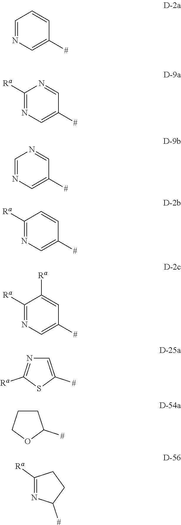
C1=NC=C([#])C=C1.C1([Ra])=NC=C([#])C=N1.C1=C([#])SC([Ra])=N1.C1([Ra])=NC([#])CC1.C1=NC=C([#])C=N1.C1([Ra])=NC=C([#])C=C1.C1([Ra])=NC=C([#])C=C1[Ra].C1CCOC1[#]
